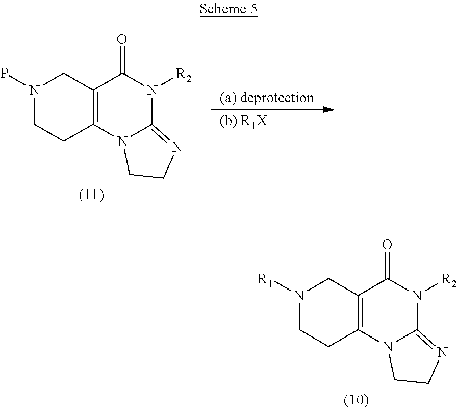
N1([R1])CCC2=C(C1)C(=O)N([R2])C1=NCCN21.N1(P)CCC2=C(C1)C(=O)N([R2])C1=NCCN21
